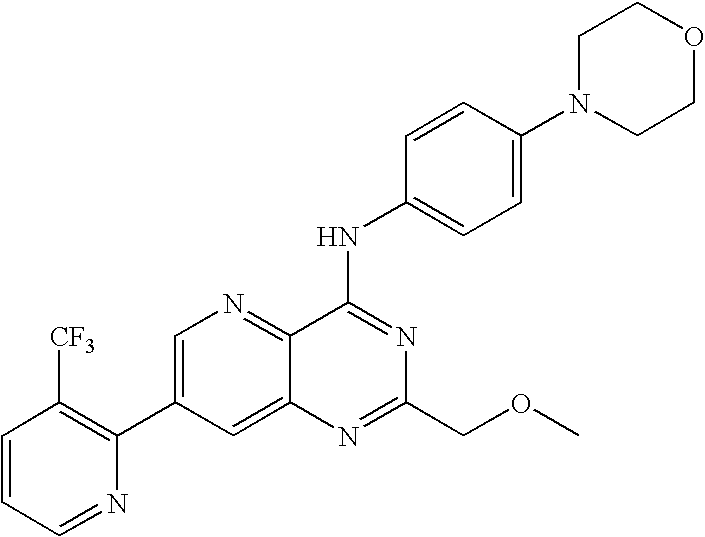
C1=CC=NC(C2=CN=C3C(=C2)N=C(COC)N=C3NC2=CC=C(N3CCOCC3)C=C2)=C1[CF3]
